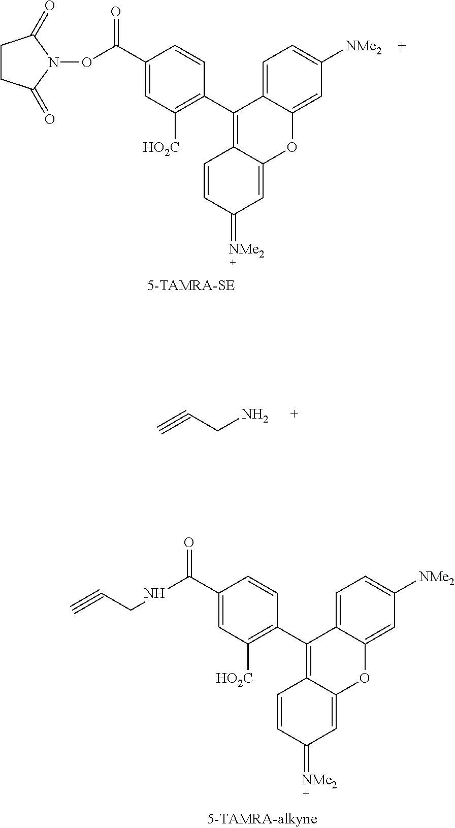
C1CC(=O)N(OC(=O)C2=CC([HO2C])=C(C3=C4C(=CC(=[NMe2])C=C4)OC4=CC([NMe2])=CC=C34)C=C2)C1=O.NCC#C.N(C(=O)C1=CC([HO2C])=C(C2=C3C(=CC(=[NMe2])C=C3)OC3=CC([NMe2])=CC=C23)C=C1)CC#C
